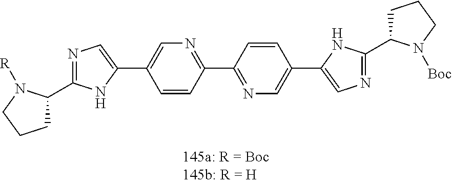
C1C(C2=NC=C(C3=CN=C(C4=NC=C(C5=CN=C(C6CCCN6[Boc])N5)C=C4)C=C3)N2)N([R])CC1
